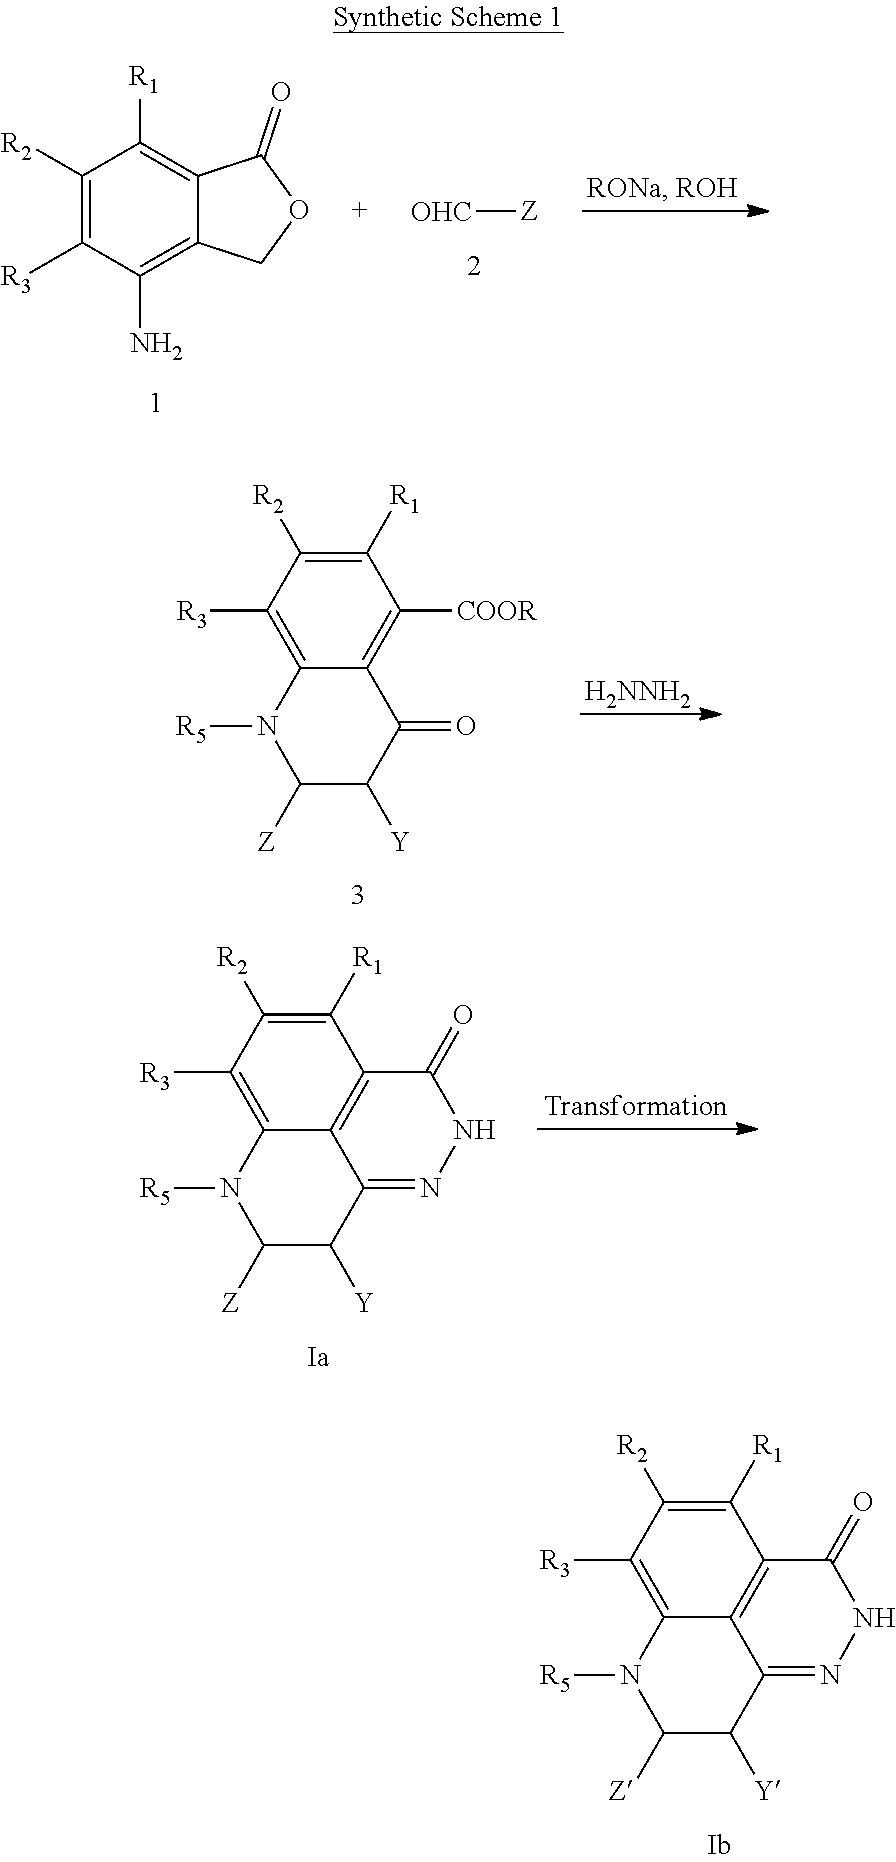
C12=C([R3])C([R2])=C([R1])C3=C1C(=NNC3=O)C([Y])C([Z])N2[R5].[OHC][Z].C1([R2])=C([R3])C(N)=C2C(=C1[R1])C(=O)OC2.C12=C([R3])C([R2])=C([R1])C([COOR])=C1C(=O)C([Y])C([Z])N2[R5].[H2NNH2].C12=C([R3])C([R2])=C([R1])C3=C1C(=NNC3=O)C([Y])C([Z])N2[R5].[Transformation]
